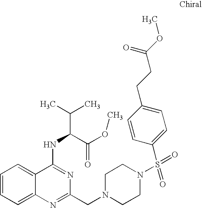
C1=CC=C2C(=C1)C(NC(C(C)C)C(OC)=O)=NC(CN1CCN(S(=O)(C3=CC=C(CCC(OC)=O)C=C3)=O)CC1)=N2
